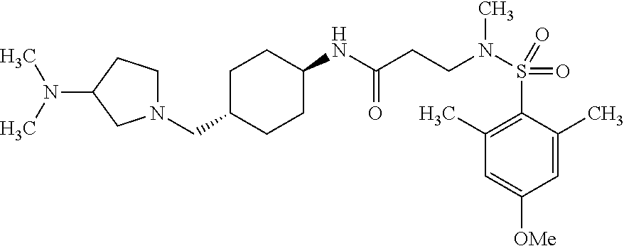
C1=C(C)C(S(N(C)CCC(=O)NC2CCC(CN3CCC(N(C)C)C3)CC2)(=O)=O)=C(C)C=C1[OMe]
